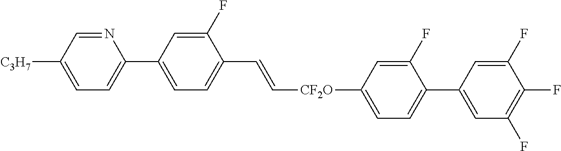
C1(C2=CC=C([C3H7])C=N2)=CC=C(C=C[CF2O]C2=CC=C(C3=CC(F)=C(F)C(F)=C3)C(F)=C2)C(F)=C1
